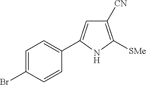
C1([CN])=C([SMe])NC(C2=CC=C(Br)C=C2)=C1
